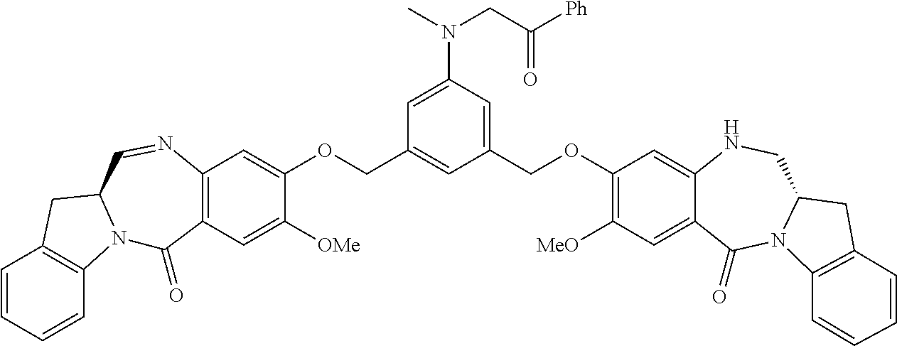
C1=CC=CC2=C1CC1N2C(=O)C2=C(N=C1)C=C(OCC1=CC(COC3=C([MeO])C=C4C(=C3)NCC3N(C4=O)C4=C(C3)C=CC=C4)=CC(N(CC(=O)[Ph])C)=C1)C([OMe])=C2
